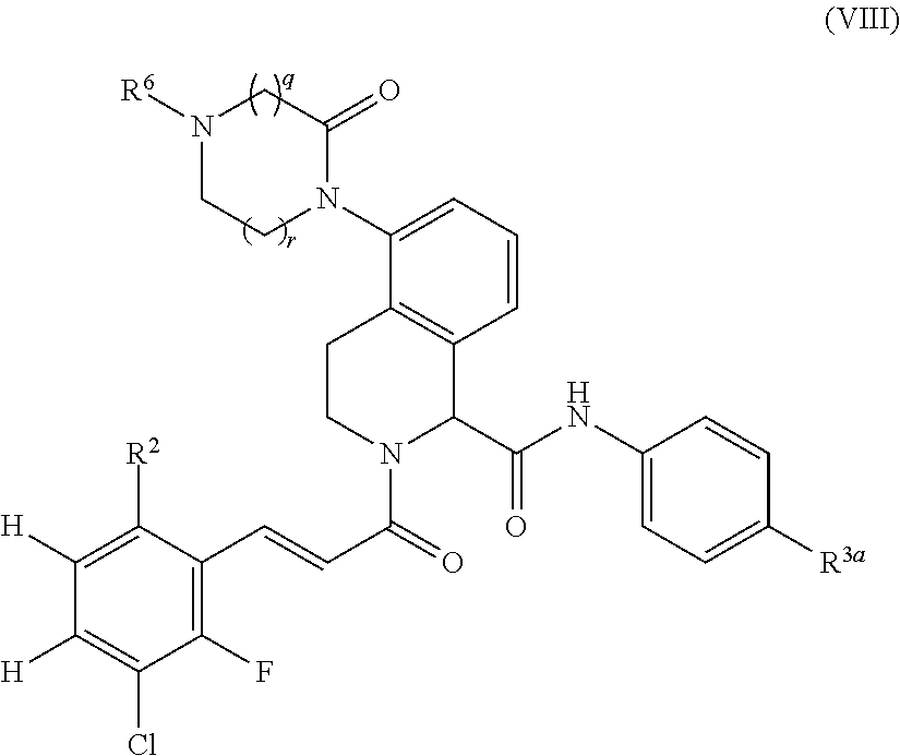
N1([R6])CCN(C2=CC=CC3=C2CCN(C(=O)C=CC2=C(F)C(Cl)=C([H])C([H])=C2[R2])C3C(NC2=CC=C([R3a])C=C2)=O)C(=O)C1
